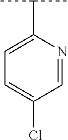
C1=NC(C(C)C)=CC=C1Cl
